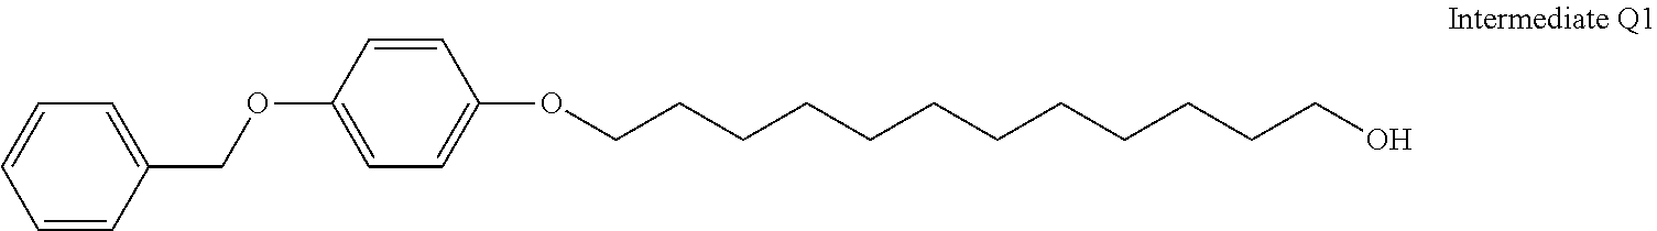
O(C1=CC=C(OCCCCCCCCCCCCO)C=C1)CC1=CC=CC=C1
